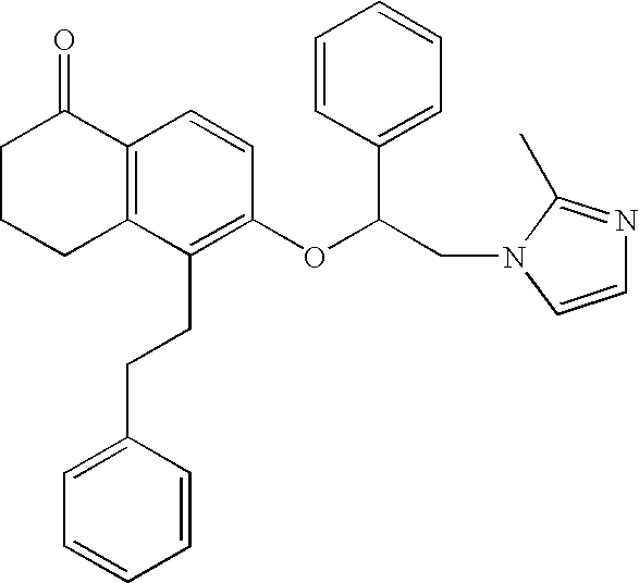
C12=C(C(CCC3=CC=CC=C3)=C(OC(CN3C(C)=NC=C3)C3=CC=CC=C3)C=C1)CCCC2=O
